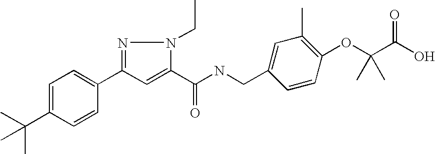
C(C1=CC=C(C2=NN(CC)C(C(NCC3=CC(C)=C(OC(C(O)=O)(C)C)C=C3)=O)=C2)C=C1)(C)(C)C
